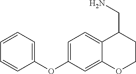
C1(OC2=CC=C3C(=C2)OCCC3CN)=CC=CC=C1
